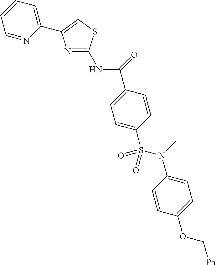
C(C1=CC=C(S(N(C2=CC=C(OC[Ph])C=C2)C)(=O)=O)C=C1)(=O)NC1=NC(C2=CC=CC=N2)=CS1
